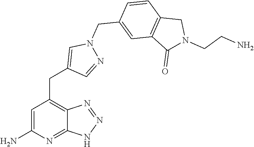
C1=C(N)N=C2C(=C1CC1=CN(CC3=CC4=C(C=C3)CN(CCN)C4=O)N=C1)N=NN2
